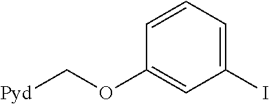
C1(I)=CC=CC(OC[Pyd])=C1
